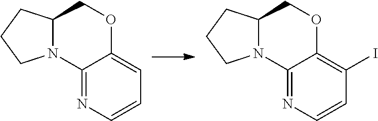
C12=NC=CC=C1OCC1N2CCC1.C12=NC=CC(I)=C1OCC1N2CCC1
